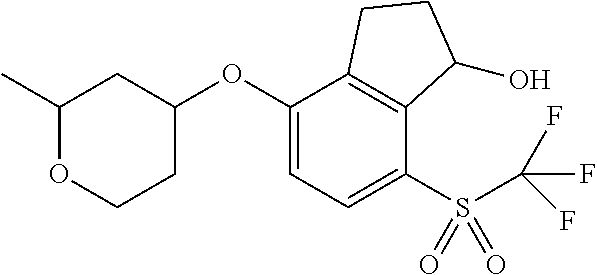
C1(OC2CC(C)OCC2)=CC=C(S(C(F)(F)F)(=O)=O)C2=C1CCC2O
